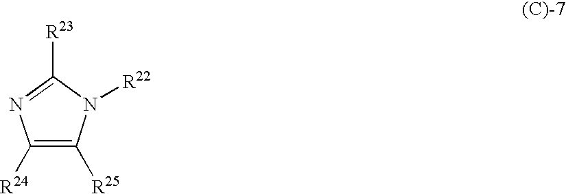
C1([R24])=C([R25])N([R22])C([R23])=N1
